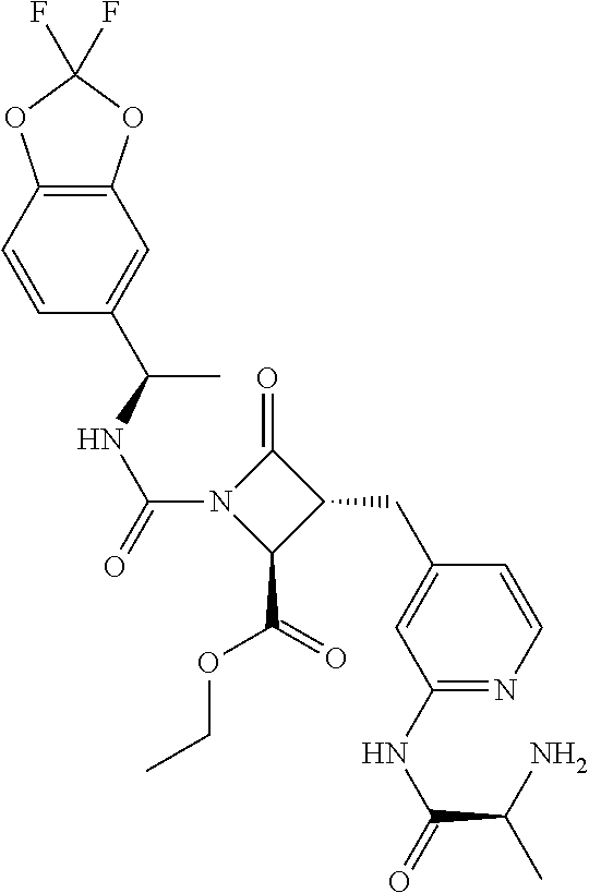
C1(=O)N(C(=O)NC(C2=CC3=C(C=C2)OC(F)(F)O3)C)C(C(=O)OCC)C1CC1=CC(NC(=O)C(C)N)=NC=C1
